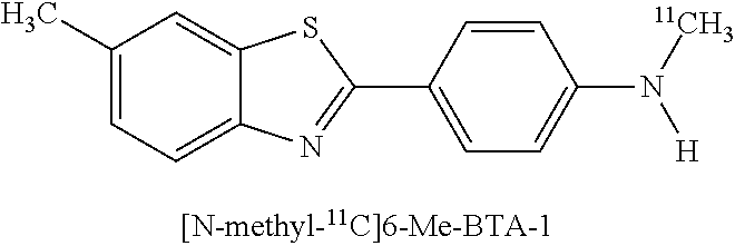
C1(C)=CC=C2C(=C1)SC(C1=CC=C(N([H])[11CH3])C=C1)=N2
